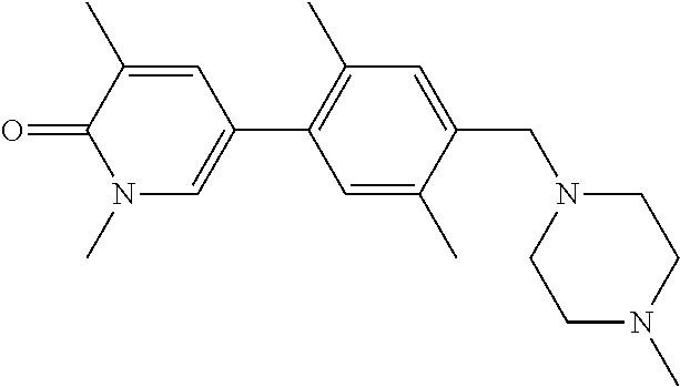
C1=C(C)C(CN2CCN(C)CC2)=CC(C)=C1C1=CN(C)C(=O)C(C)=C1
